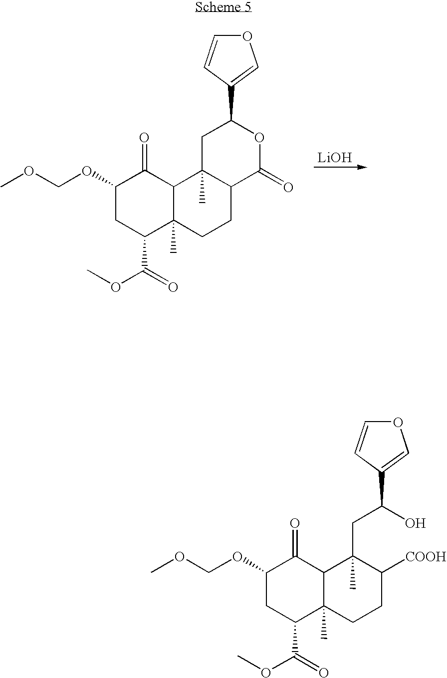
C1(OCOC)CC(C(=O)OC)C2(C)C(C1=O)C1(C)C(CC2)C(=O)OC(C2=COC=C2)C1.[LiOH].C1(OCOC)CC(C(=O)OC)C2(C)C(C1=O)C(C)(CC(O)C1=COC=C1)C([COOH])CC2
